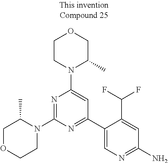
N1=C(N2C(C)COCC2)N=C(C2=CN=C(N)C=C2C(F)F)C=C1N1C(C)COCC1
